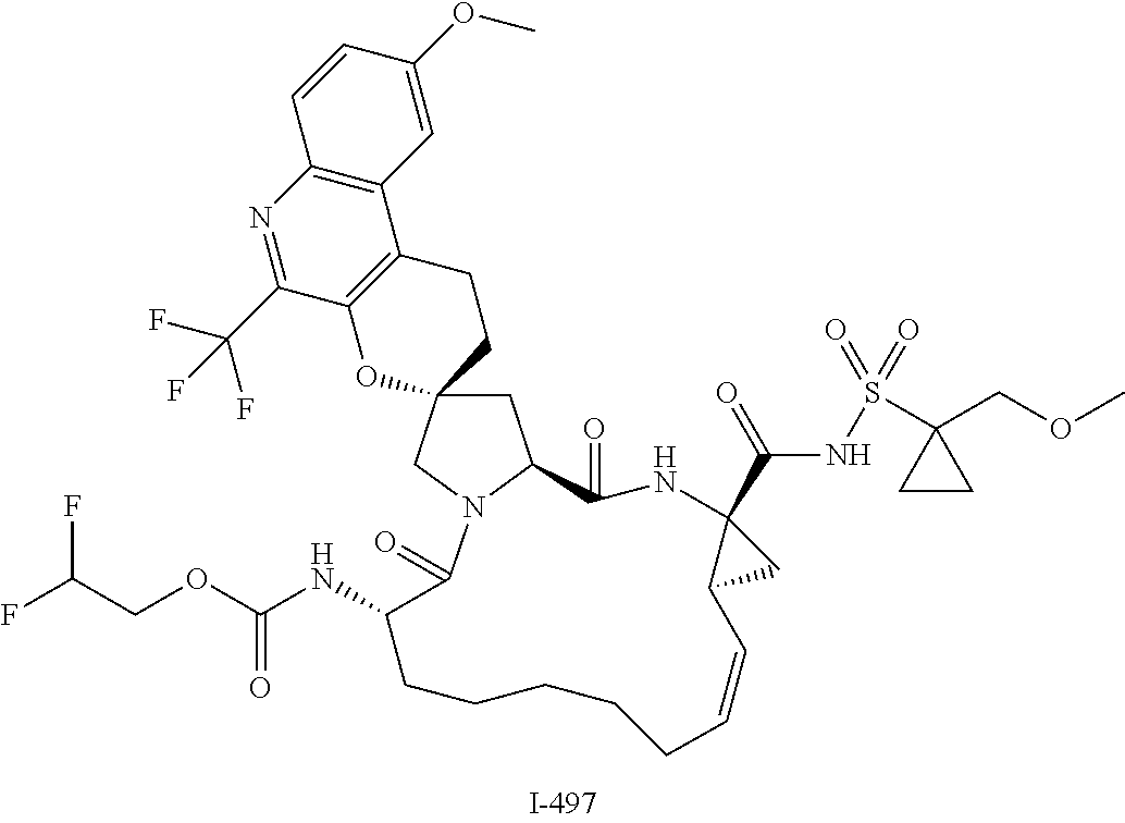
C1C2(CN3C1C(=O)NC1(C(NS(C4(COC)CC4)(=O)=O)=O)CC1C=CCCCCCC(NC(OCC(F)F)=O)C3=O)CCC1=C(O2)C(C(F)(F)F)=NC2=C1C=C(OC)C=C2
